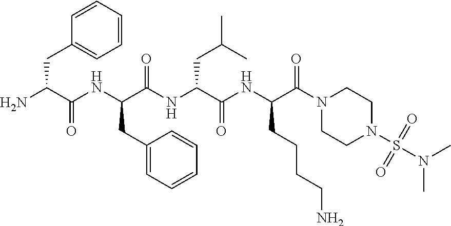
C1(CC(NC(C(N)CC2=CC=CC=C2)=O)C(NC(C(NC(CCCCN)C(=O)N2CCN(S(N(C)C)(=O)=O)CC2)=O)CC(C)C)=O)=CC=CC=C1
